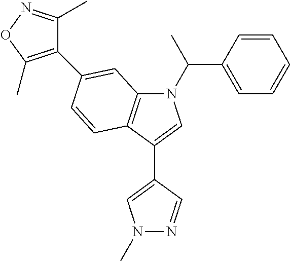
N1(C(C2=CC=CC=C2)C)C2=C(C(C3=CN(C)N=C3)=C1)C=CC(C1=C(C)ON=C1C)=C2
